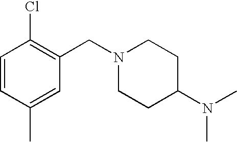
C1=CC(C)=CC(CN2CCC(N(C)C)CC2)=C1Cl
